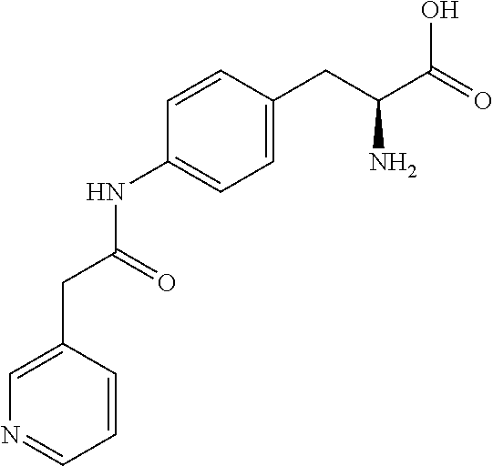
C1=C(CC(NC2=CC=C(CC(C(=O)O)N)C=C2)=O)C=CC=N1
